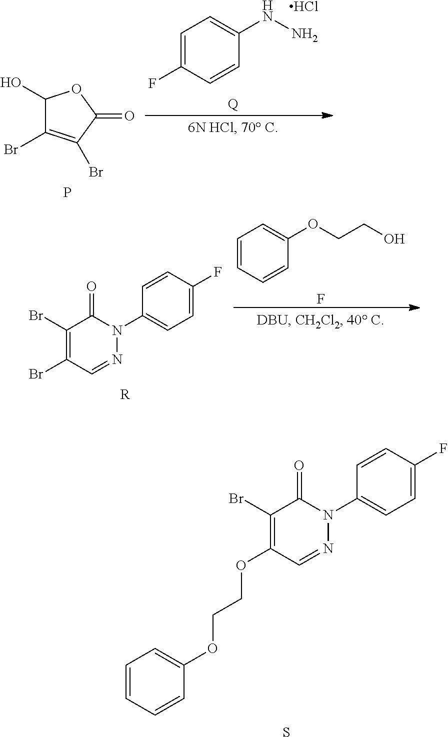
C1(Br)=C(OCCOC2=CC=CC=C2)C=NN(C2=CC=C(F)C=C2)C1=O.S.C1(O)C(Br)=C(Br)C(=O)O1.P.C1=C(F)C=CC(NN)=C1.Cl.[Q].C1(Br)=C(Br)C=NN(C2=CC=C(F)C=C2)C1=O.[R].C1=CC=CC(OCCO)=C1.F
